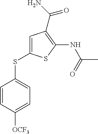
C1=CC([OCF3])=CC=C1SC1=CC(C(N)=O)=C(NC(C)=O)S1
